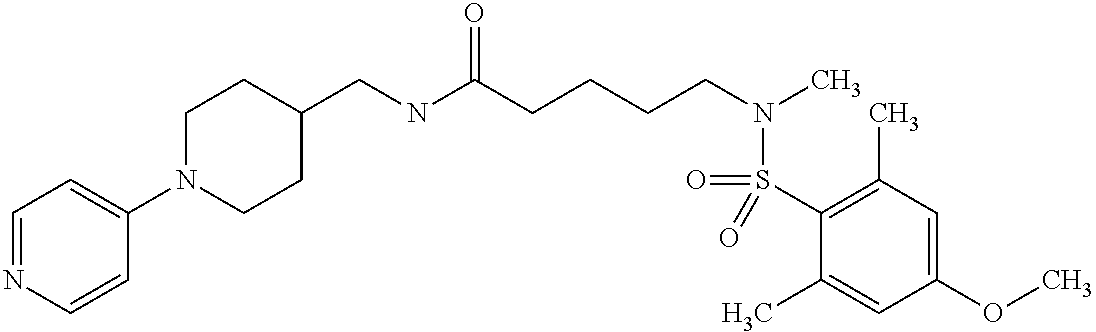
C1=NC=CC(N2CCC(CNC(CCCCN(C)S(C3=C(C)C=C(OC)C=C3C)(=O)=O)=O)CC2)=C1
